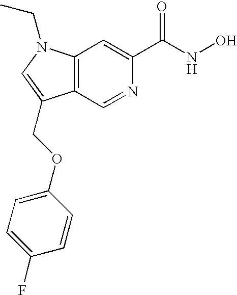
C12=C(N(CC)C=C1COC1=CC=C(F)C=C1)C=C(C(NO)=O)N=C2
